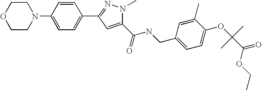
C1CN(C2=CC=C(C3=NN(C)C(C(NCC4=CC=C(OC(C)(C)C(OCC)=O)C(C)=C4)=O)=C3)C=C2)CCO1
